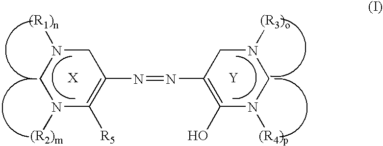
N1([(R2)m])C([R5])=C(N=NC2=C(O)N([(R4)p])CN([(R3)o])C2)CN([(R1)n])C1.[Y]
